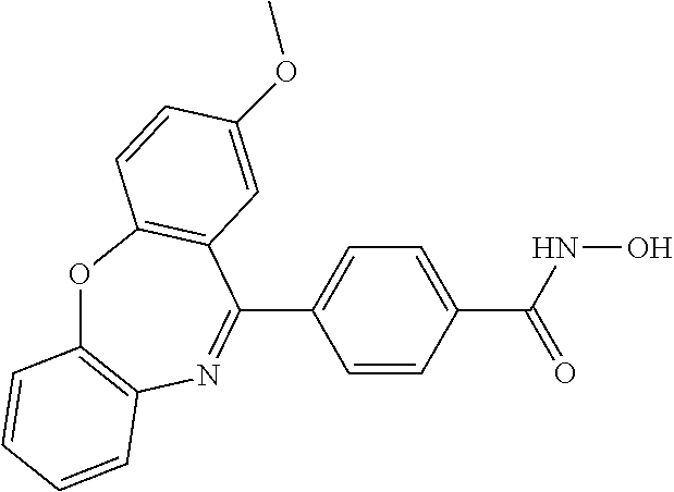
O1C2=C(N=C(C3=CC=C(C(NO)=O)C=C3)C3=C1C=CC(OC)=C3)C=CC=C2
